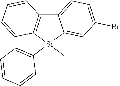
C12=C([Si](C3=CC=CC=C3)(C)C3=CC(Br)=CC=C13)C=CC=C2
